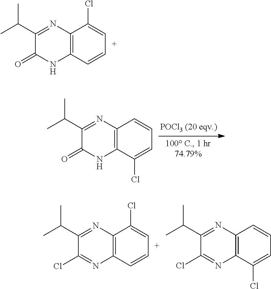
CC(C1=NC2=C(NC1=O)C=CC=C2Cl)C.CC(C1=NC2=C(NC1=O)C(Cl)=CC=C2)C.CC(C1=NC2=C(N=C1Cl)C=CC=C2Cl)C.CC(C1=NC2=C(N=C1Cl)C(Cl)=CC=C2)C
